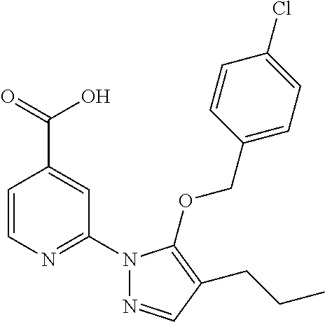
C1=CN=C(N2N=CC(CCC)=C2OCC2=CC=C(Cl)C=C2)C=C1C(=O)O
